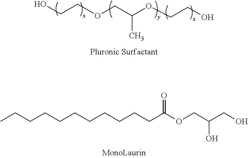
OCCOCC(OCCO)C.CCCCCCCCCCCC(OCC(CO)O)=O
